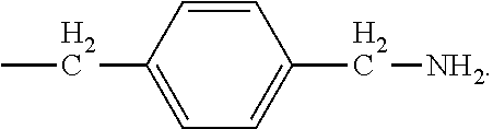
CCC1=CC=C(C[NH2])C=C1
